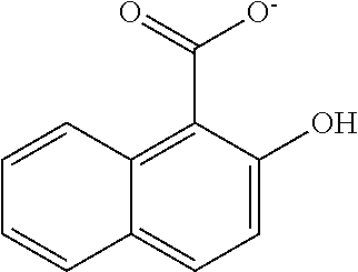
C1=C(O)C(C(=O)[O-])=C2C(=C1)C=CC=C2
